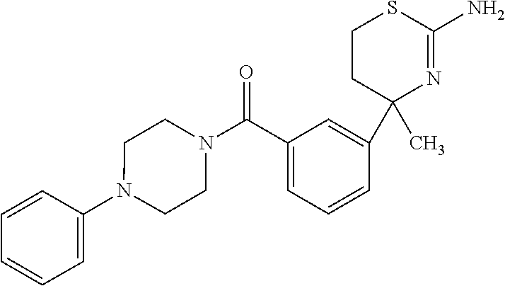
C1N(C(C2=CC=CC(C3(C)N=C(N)SCC3)=C2)=O)CCN(C2=CC=CC=C2)C1
